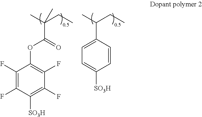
C1=C(C(C)CC)C=CC([SO3H])=C1.C1(F)=C(F)C([SO3H])=C(F)C(F)=C1OC(=O)C(C)(CC)C
